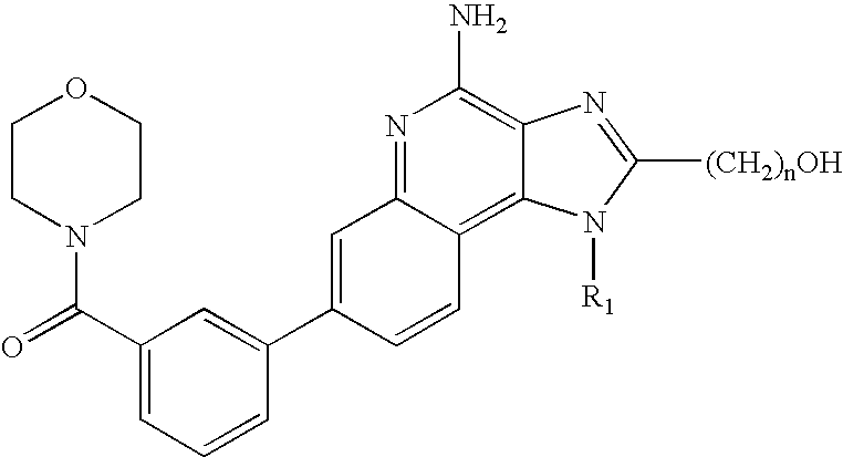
N1=C2C(=C3C(=C1N)N=C([(CH2)nOH])N3[R1])C=CC(C1=CC(C(=O)N3CCOCC3)=CC=C1)=C2
